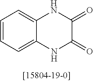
C1=CC=C2C(=C1)NC(=O)C(=O)N2
